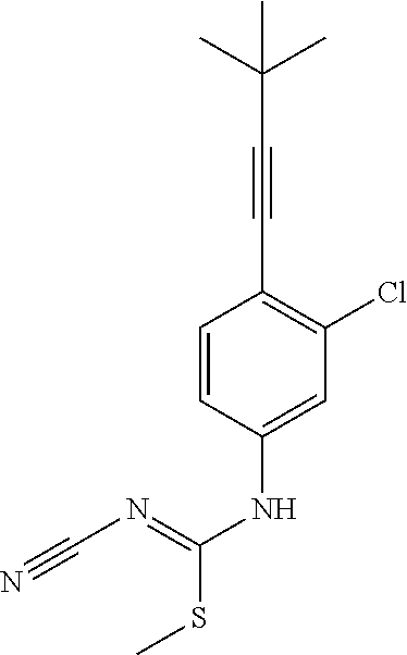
C1=CC(NC(SC)=NC#N)=CC(Cl)=C1C#CC(C)(C)C
